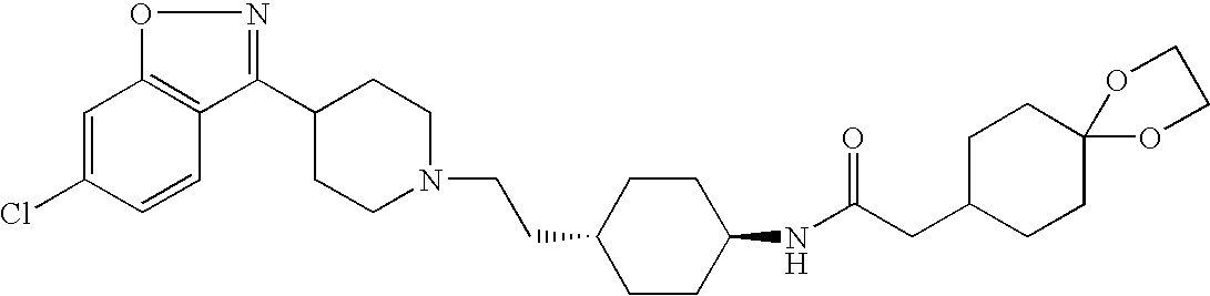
C1=C(Cl)C=CC2=C1ON=C2C1CCN(CCC2CCC(NC(CC3CCC4(CC3)OCCO4)=O)CC2)CC1
